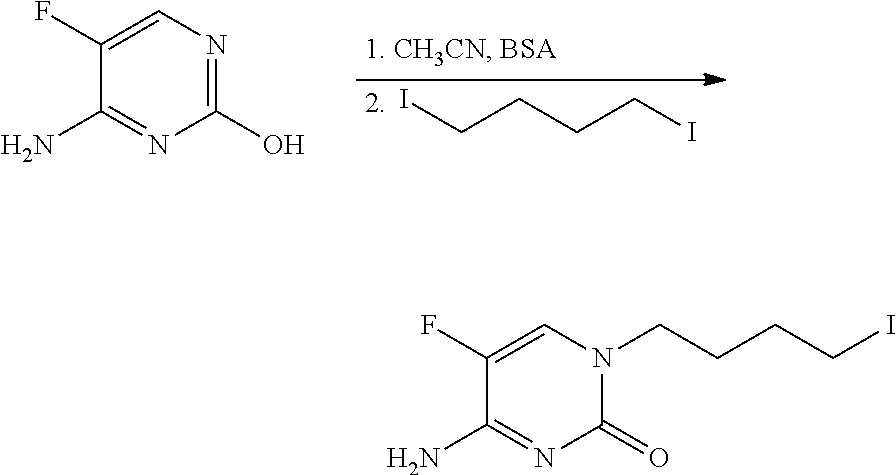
ICCCCI.C1(O)=NC=C(F)C(N)=N1.C1(=O)N(CCCCI)C=C(F)C(N)=N1
